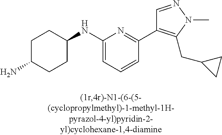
C1C(N)CCC(NC2=CC=CC(C3=C(CC4CC4)N(C)N=C3)=N2)C1
